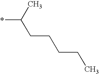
*C(C)CCCCC
